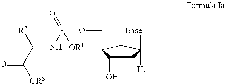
C1C(O)C(COP(=O)(NC(C([OR3])=O)[R2])[OR1])CC1([Base])[H]
